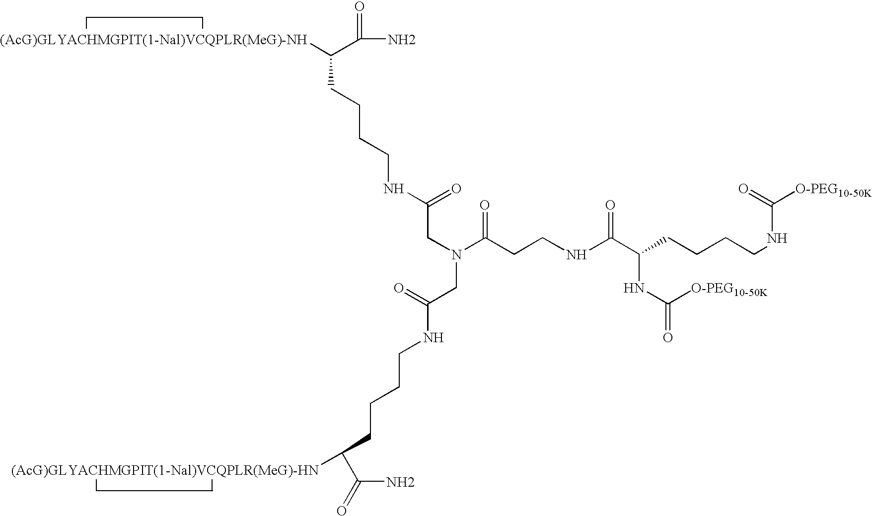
NC(=O)C([(AcG)GLYACHMGPIT(1-Nal)VCQPLR(MeG)-NH])CCCCNC(=O)CN(CC(=O)NCCCCC(C(N)=O)[(AcG)GLYACHMGPIT(1-Nal)VCQPLR(MeG)-HN])C(CCNC(=O)C(NC([O-PEG10-50K])=O)CCCCNC(=O)[O-PEG10-50K])=O
